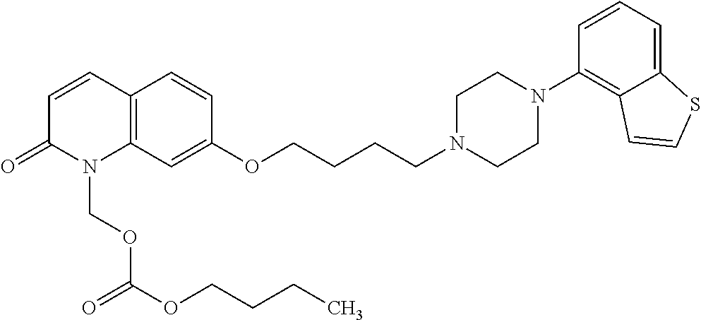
C1=CC2=C(N(COC(OCCCC)=O)C1=O)C=C(OCCCCN1CCN(C3=C4C(=CC=C3)SC=C4)CC1)C=C2
